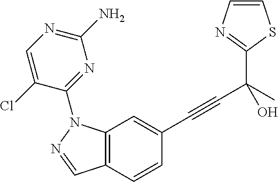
C12=C(C=C(C#CC(O)(C)C3=NC=CS3)C=C1)N(C1=NC(N)=NC=C1Cl)N=C2
